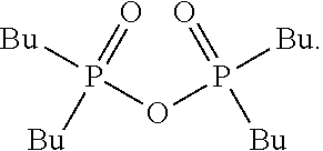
P(OP([Bu])(=O)[Bu])(=O)([Bu])[Bu]
